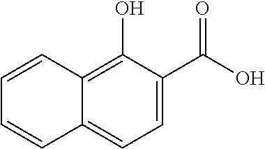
C1=C(C(O)=O)C(O)=C2C(=C1)C=CC=C2
